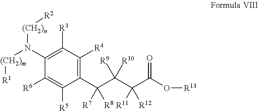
C1(N([(CH2)m][R1])[(CH2)n][R2])=C([R3])C([R4])=C(C(C(C(C(O[R13])=O)([R11])[R12])([R10])[R9])([R7])[R8])C([R5])=C1[R6]
